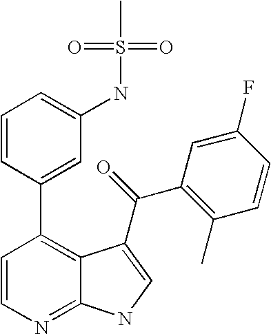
C1=CN=C2C(=C1C1=CC(NS(C)(=O)=O)=CC=C1)C(C(=O)C1=C(C)C=CC(F)=C1)=CN2
